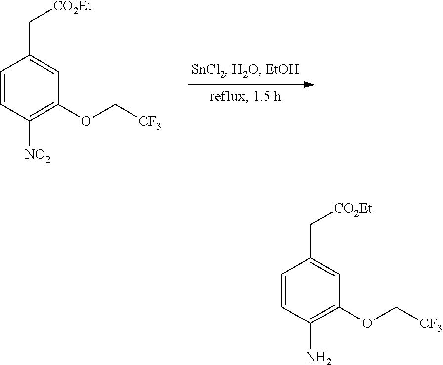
C1=CC([NO2])=C(OC[CF3])C=C1C[CO2Et].C1=CC(N)=C(OC[CF3])C=C1C[CO2Et]
